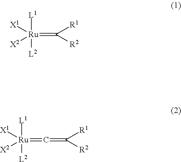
[L1][Ru]([L2])(=C([R1])[R2])([X1])[X2].[L1][Ru]([L2])([X1])([X2])=C=C([R1])[R2]
